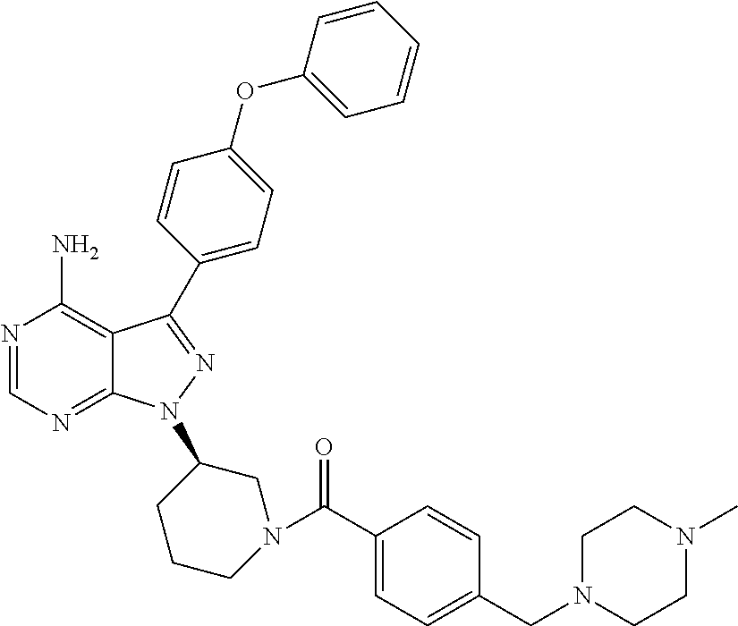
N1=CN=C2C(=C1N)C(C1=CC=C(OC3=CC=CC=C3)C=C1)=NN2C1CCCN(C(C2=CC=C(CN3CCN(C)CC3)C=C2)=O)C1
